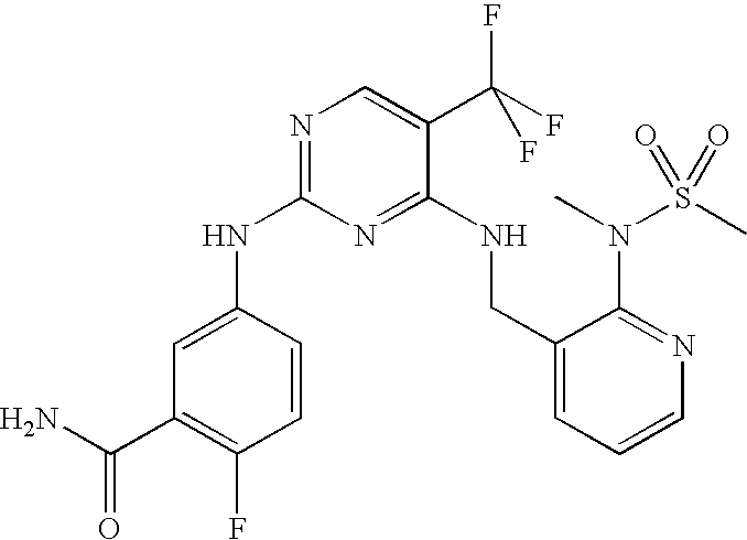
C1(NC2=NC=C(C(F)(F)F)C(NCC3=CC=CN=C3N(S(C)(=O)=O)C)=N2)=CC(C(N)=O)=C(F)C=C1
